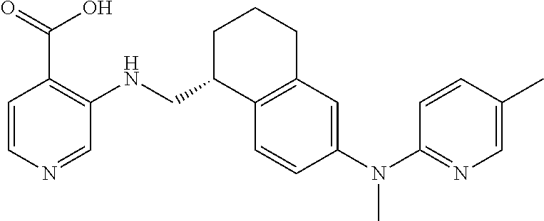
C1=CN=CC(NCC2C3=C(CCC2)C=C(N(C2=NC=C(C)C=C2)C)C=C3)=C1C(=O)O
